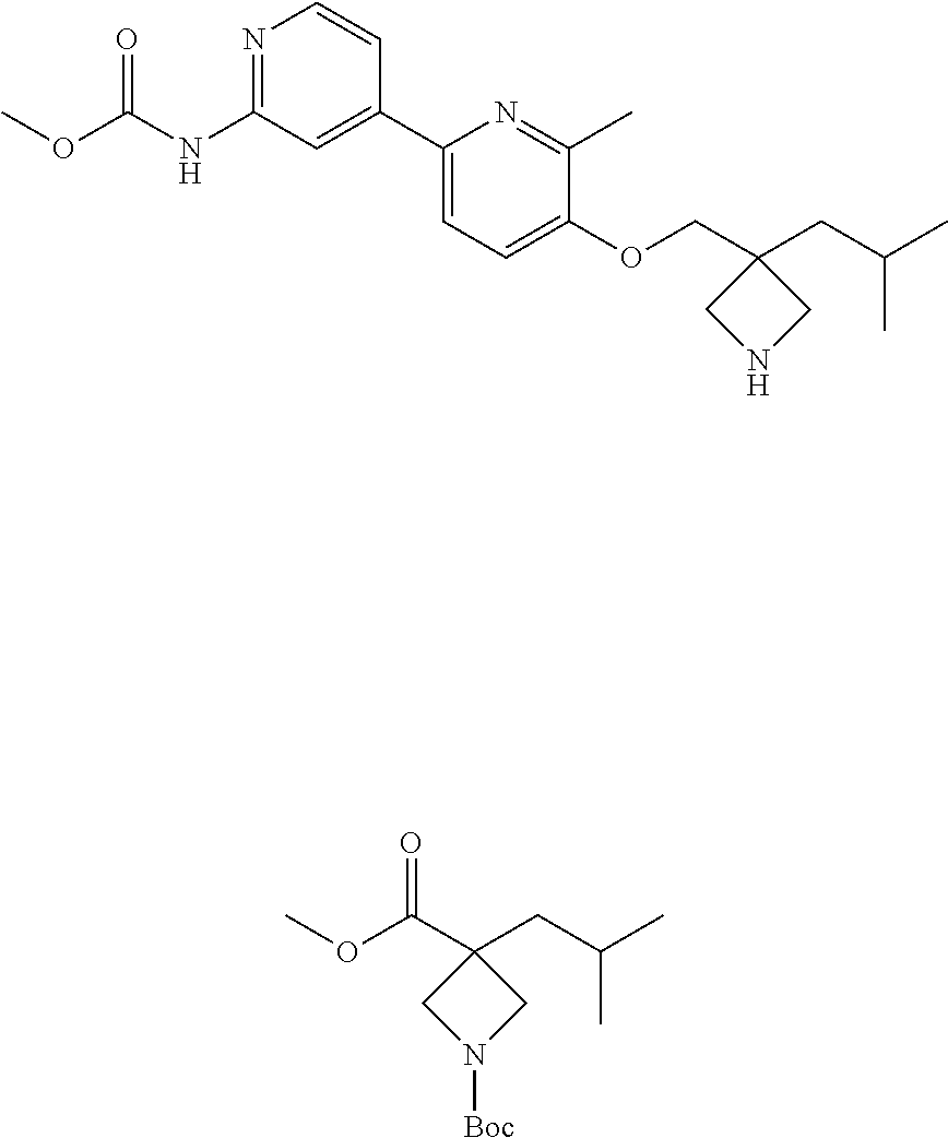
C1(C2=CC(NC(OC)=O)=NC=C2)=CC=C(OCC2(CC(C)C)CNC2)C(C)=N1.COC(C1(CC(C)C)CN([Boc])C1)=O
